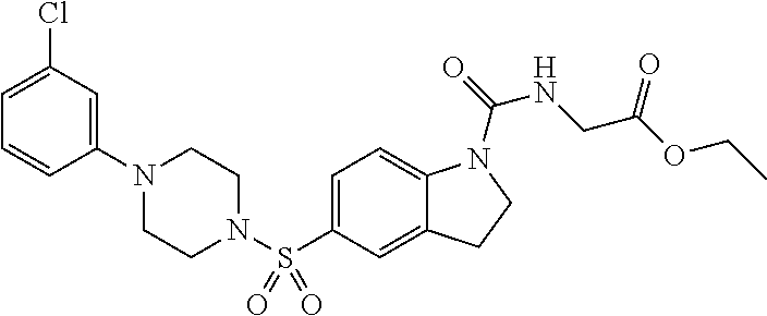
C1(N2CCN(S(C3=CC=C4C(=C3)CCN4C(=O)NCC(OCC)=O)(=O)=O)CC2)=CC(Cl)=CC=C1
